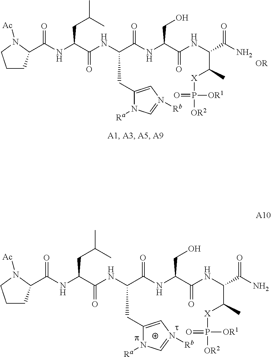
C1CC(C(NC(C(NC(C(NC(C(NC(C(N)=O)C([X]P([OR2])(=O)[OR1])C)=O)CO)=O)CC2=CN([Rb])=CN2[Ra])=O)CC(C)C)=O)N([Ac])C1.C1CC(C(NC(C(NC(C(NC(C(NC(C(N)=O)C([X]P([OR2])(=O)[OR1])C)=O)CO)=O)CC2=CN([Rb])=CN2[Ra])=O)CC(C)C)=O)N([Ac])C1
